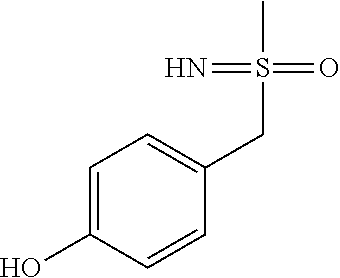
C1=C(O)C=CC(CS(C)(=O)=N)=C1
